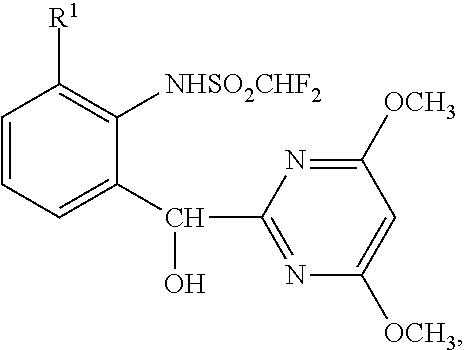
C1=CC=C(C(O)C2=NC([OCH3])=CC([OCH3])=N2)C([NHSO2CHF2])=C1[R1]
